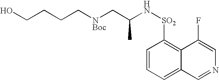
OCCCC[NBoc]CC(N[SO2]C1=C2C(=CC=C1)C=NC=C2F)C
